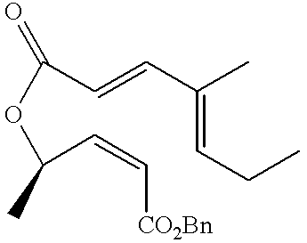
C(=CC(=CCC)C)C(OC(C=C[CO2Bn])C)=O
